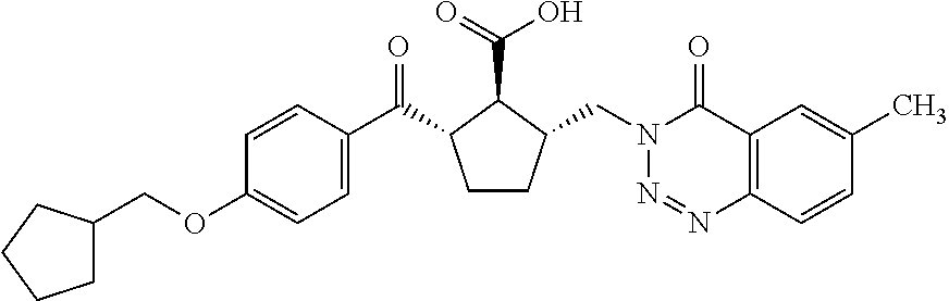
C1(COC2=CC=C(C(=O)C3CCC(CN4N=NC5=C(C4=O)C=C(C)C=C5)C3C(=O)O)C=C2)CCCC1
